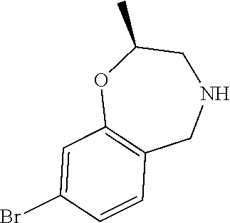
C1=C(Br)C=CC2=C1OC(C)CNC2
